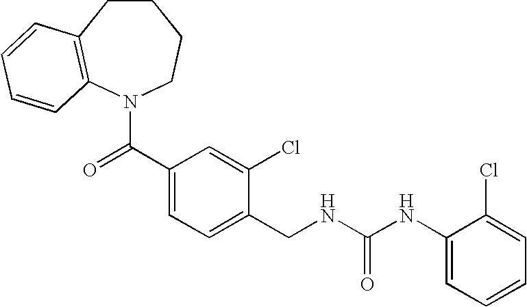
C1CC2=C(N(C(C3=CC=C(CNC(NC4=CC=CC=C4Cl)=O)C(Cl)=C3)=O)CC1)C=CC=C2
